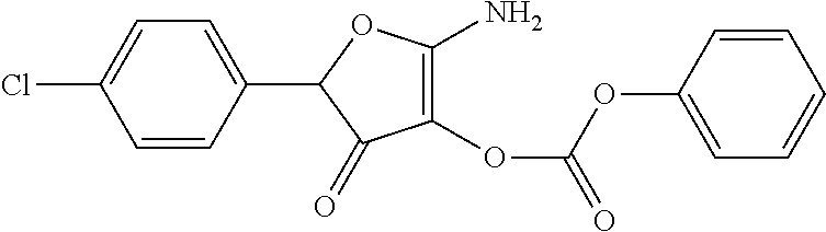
C1(OC(=O)OC2=CC=CC=C2)=C(N)OC(C2=CC=C(Cl)C=C2)C1=O
